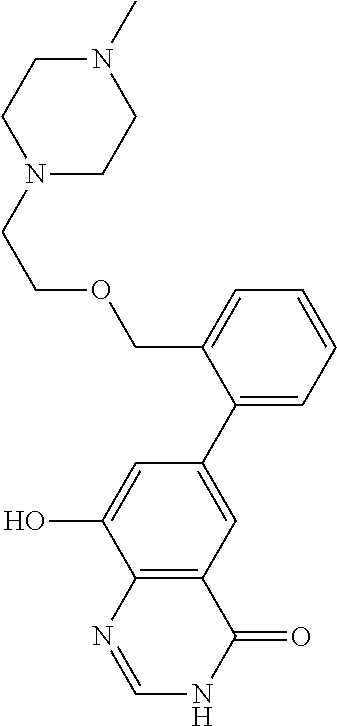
N1(CCOCC2=CC=CC=C2C2=CC3=C(C(O)=C2)N=CNC3=O)CCN(C)CC1
